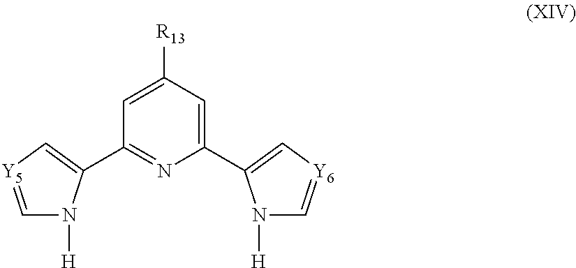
C1=C([R13])C=C(C2=C[Y6]=CN2[H])N=C1C1=C[Y5]=CN1[H]
